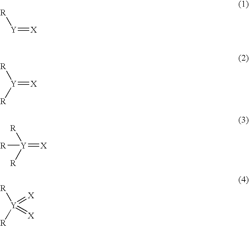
[Y](=[X])[R].[Y](=[X])([R])[R].[Y](=[X])([R])([R])[R].[Y]([R])([R])(=[X])=[X]
